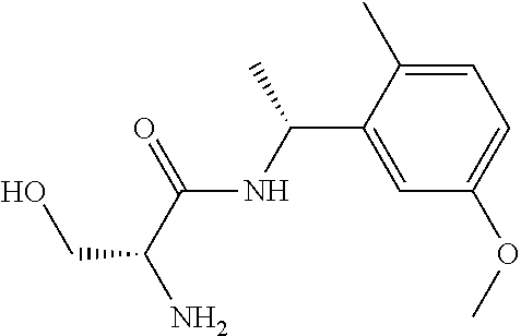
N(C(=O)C(N)CO)C(C1=CC(OC)=CC=C1C)C
